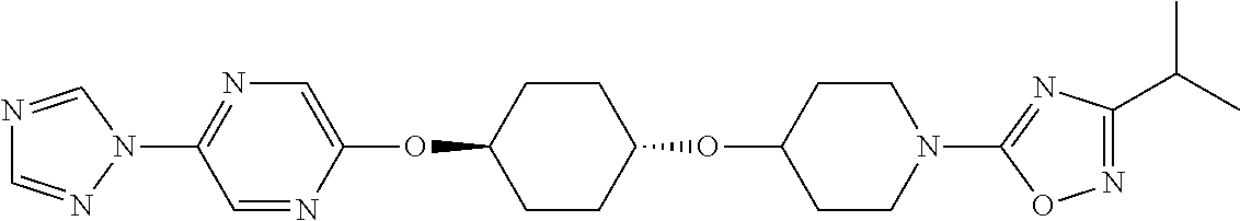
C1=NC(OC2CCC(OC3CCN(C4=NC(C(C)C)=NO4)CC3)CC2)=CN=C1N1C=NC=N1
